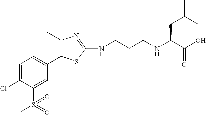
C1=C(Cl)C(S(C)(=O)=O)=CC(C2=C(C)N=C(NCCCNC(C(O)=O)CC(C)C)S2)=C1
